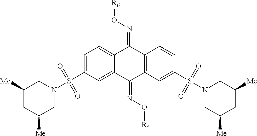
C1([Me])CC([Me])CN(S(C2=CC=C3C(=C2)C(=NO[R5])C2=C(C3=NO[R6])C=CC(S(N3CC([Me])CC([Me])C3)(=O)=O)=C2)(=O)=O)C1
